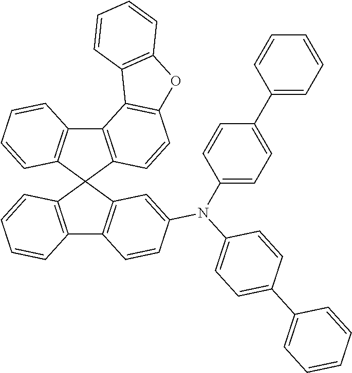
C12=C(C3(C4=C1C=CC=C4)C1=C(C4=C3C=C(N(C3=CC=C(C5=CC=CC=C5)C=C3)C3=CC=C(C5=CC=CC=C5)C=C3)C=C4)C=CC=C1)C=CC1=C2C2=C(O1)C=CC=C2
